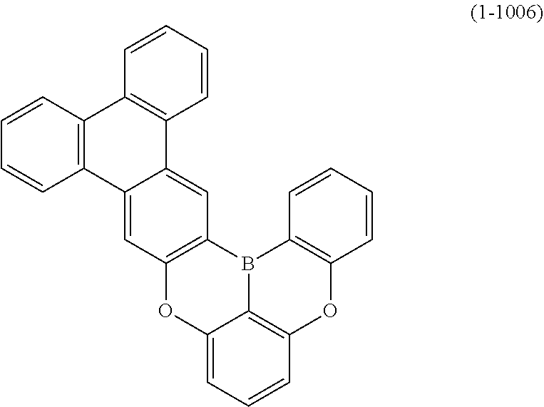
C12=C(B3C4=C(C=CC=C4O1)OC1=C3C=CC=C1)C=C1C(=C2)C2=C(C3=C1C=CC=C3)C=CC=C2
